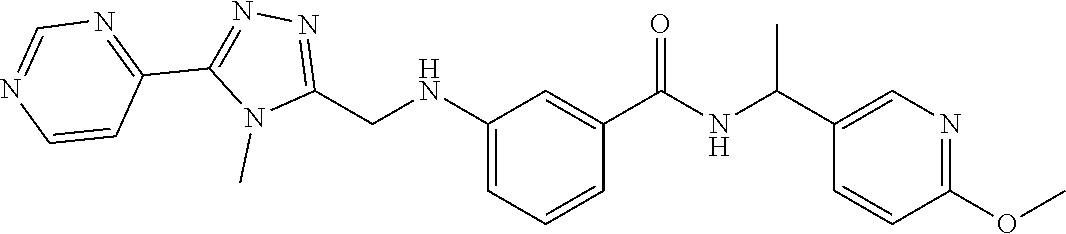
C1=NC=CC(C2=NN=C(CNC3=CC=CC(C(NC(C)C4=CN=C(OC)C=C4)=O)=C3)N2C)=N1
